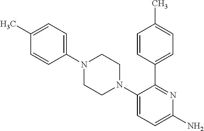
C1(C)=CC=C(N2CCN(C3=CC=C(N)N=C3C3=CC=C(C)C=C3)CC2)C=C1
